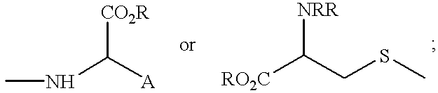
CNC([A])[CO2R].[RO2C]C(CSC)[NRR]
